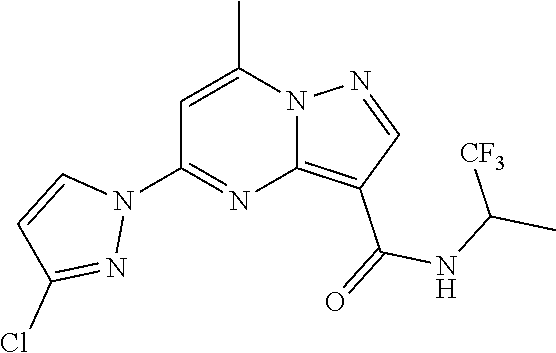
C12=C(C(=O)NC(C)[CF3])C=NN1C(C)=CC(N1C=CC(Cl)=N1)=N2
